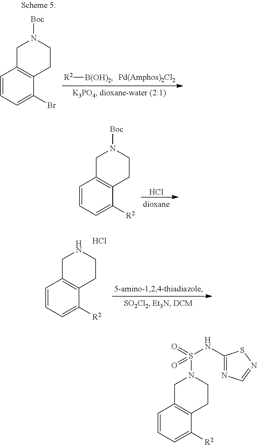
C1=CC=C([R2])C2=C1CN([Boc])CC2.Cl.C1=CC=C([R2])C2=C1CNCC2.Cl.[R2][B(OH)2].C1=CC=C(Br)C2=C1CN([Boc])CC2.C1=CC=C([R2])C2=C1CN(S(=O)(NC1=NC=NS1)=O)CC2
